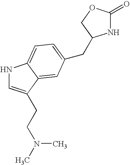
N1C=C(CCN(C)C)C2=CC(CC3NC(=O)OC3)=CC=C12
